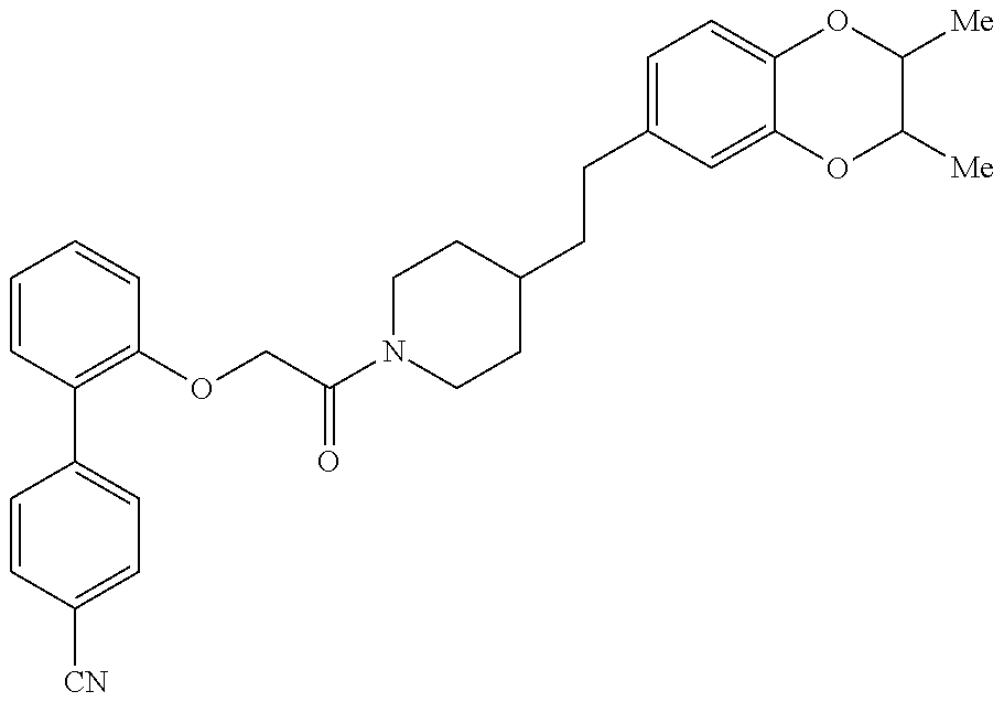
C1=CC([CN])=CC=C1C1=C(OCC(N2CCC(CCC3=CC=C4C(=C3)OC([Me])C([Me])O4)CC2)=O)C=CC=C1
